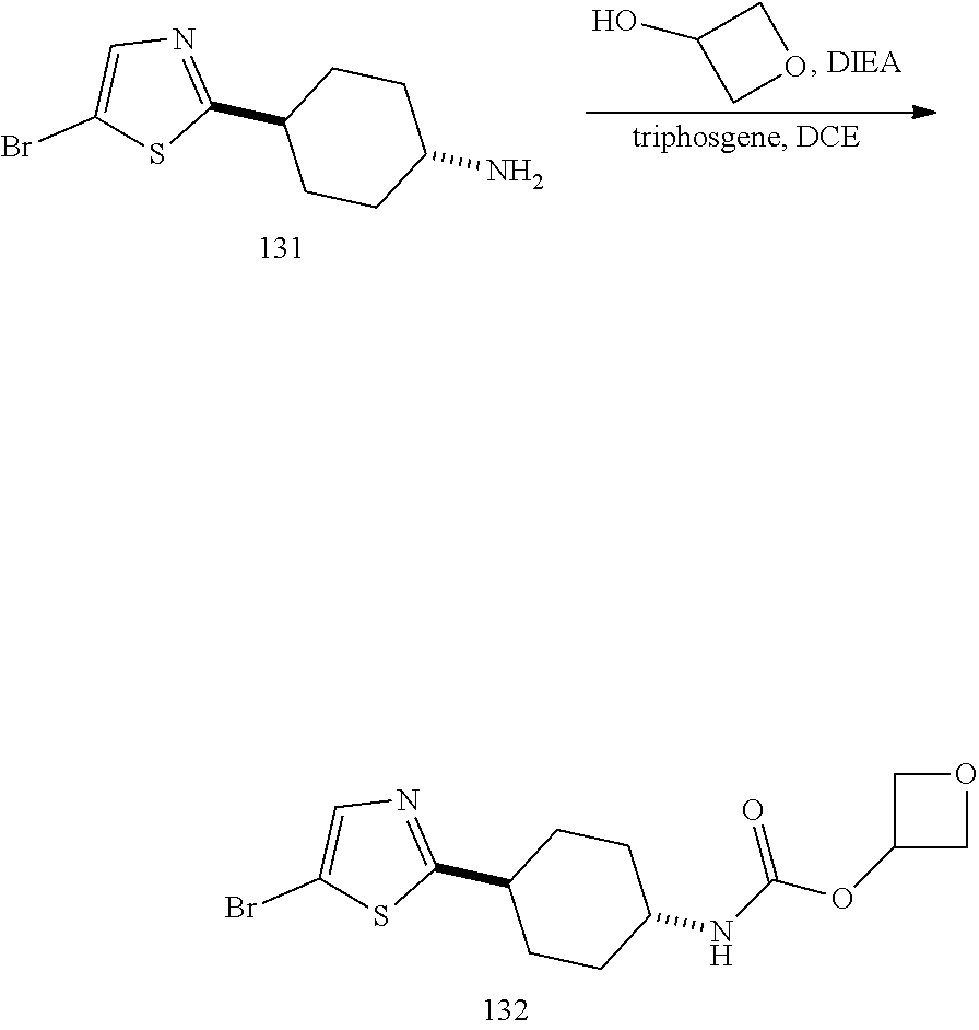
C1C(O)CO1.C1=C(Br)SC(C2CCC(N)CC2)=N1.C1=C(Br)SC(C2CCC(NC(OC3COC3)=O)CC2)=N1
